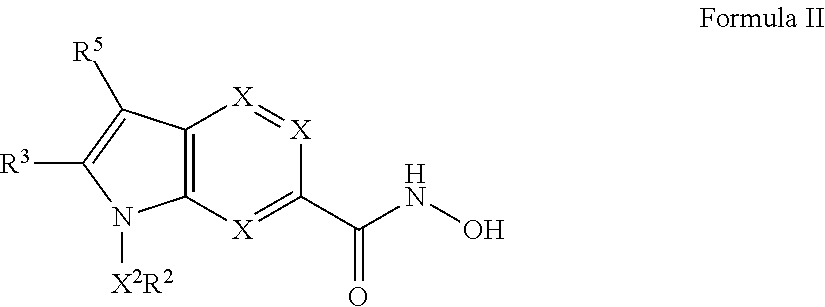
C12=C([X]=C(C(NO)=O)[X]=[X]1)N([X2R2])C([R3])=C2[R5]
